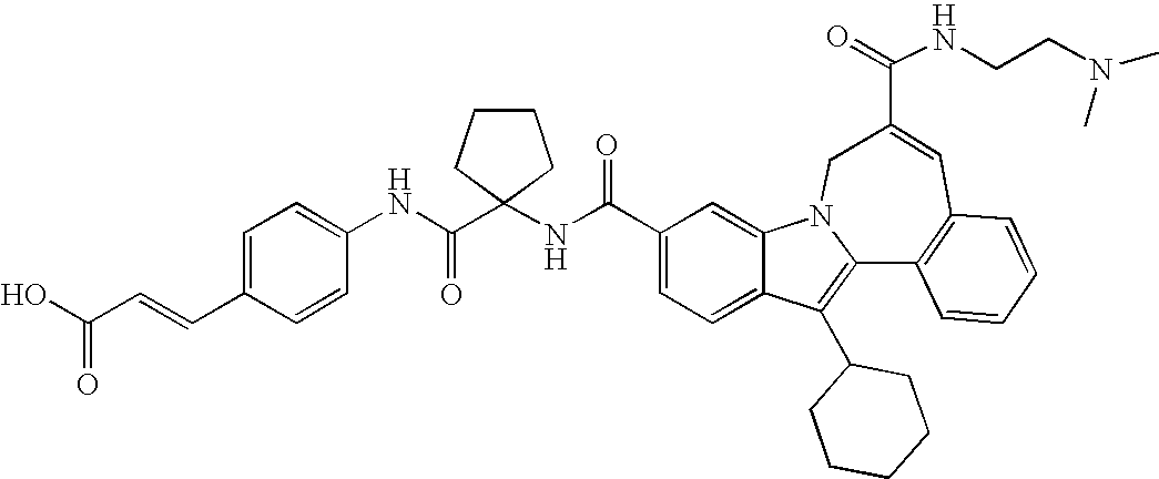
C1(C(NC2(C(NC3=CC=C(C=CC(O)=O)C=C3)=O)CCCC2)=O)=CC=C2C(=C1)N1C(=C2C2CCCCC2)C2=C(C=C(C(=O)NCCN(C)C)C1)C=CC=C2
